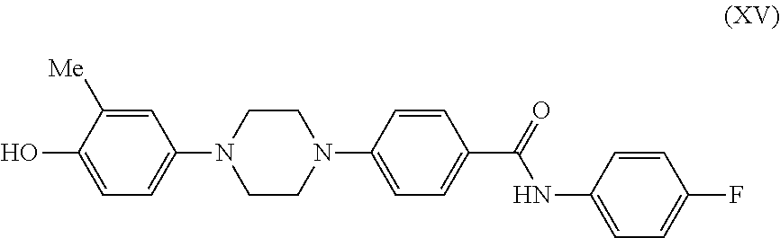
C1=C([Me])C(O)=CC=C1N1CCN(C2=CC=C(C(=O)NC3=CC=C(F)C=C3)C=C2)CC1
